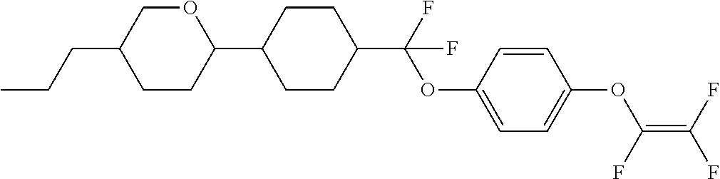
C1(C2CCC(C(F)(OC3=CC=C(OC(=C(F)F)F)C=C3)F)CC2)OCC(CCC)CC1
